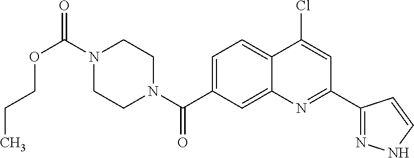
N1(C(OCCC)=O)CCN(C(=O)C2=CC=C3C(=C2)N=C(C2=NNC=C2)C=C3Cl)CC1
